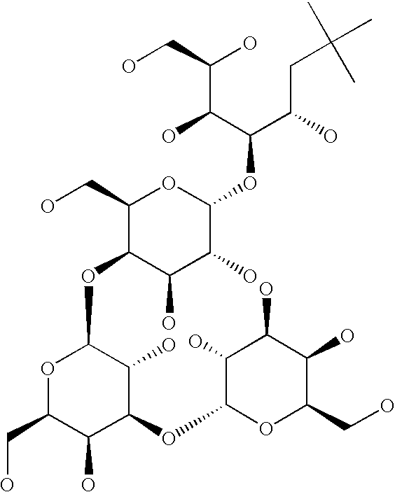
O1C(CO)C(O)C(OC2OC(CO)C(O)C(O)C2O)C(O)C1OC1C(O)C(O)C(OC(C(CC(C)(C)C)O)C(C(O)CO)O)OC1CO
